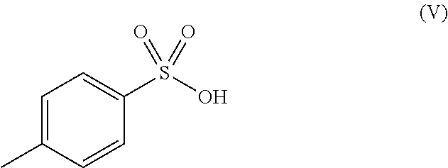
C1=C(C)C=CC(S(O)(=O)=O)=C1
